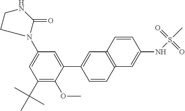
C1(N2CCNC2=O)=CC(C(C)(C)C)=C(OC)C(C2=CC3=C(C=C2)C=C(NS(C)(=O)=O)C=C3)=C1
